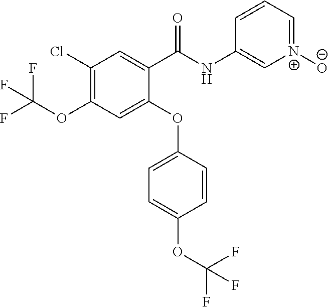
C1(C(NC2=C[N+]([O-])=CC=C2)=O)=CC(Cl)=C(OC(F)(F)F)C=C1OC1=CC=C(OC(F)(F)F)C=C1
